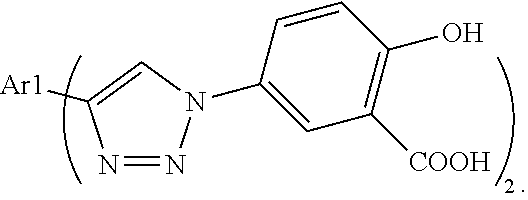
N1=NN(C2=CC([COOH])=C(O)C=C2)C=C1[Ar1]
